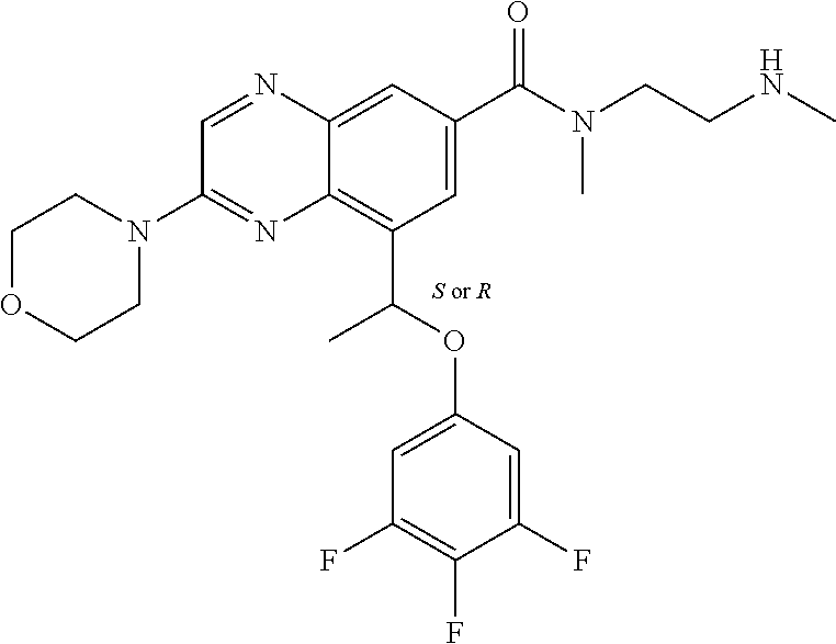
C1=NC2=CC(C(N(CCNC)C)=O)=CC(C(OC3=CC(F)=C(F)C(F)=C3)C)=C2N=C1N1CCOCC1.[S or R]
